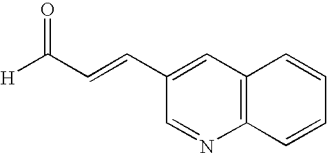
[H]C(C=CC1=CC2=C(N=C1)C=CC=C2)=O
